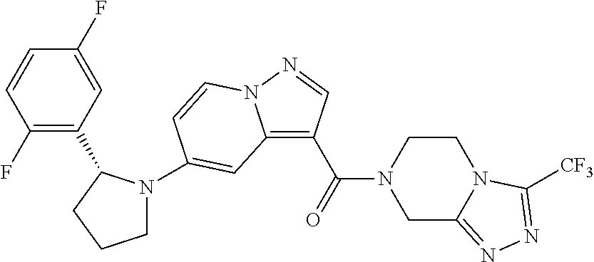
C12=C(C(N3CC4=NN=C([CF3])N4CC3)=O)C=NN1C=CC(N1CCCC1C1=C(F)C=CC(F)=C1)=C2
